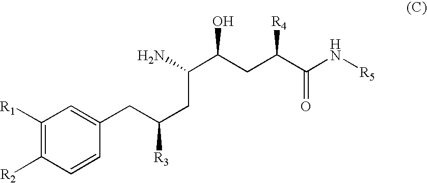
C1([R1])=C([R2])C=CC(CC(CC(N)C(CC(C(N[R5])=O)[R4])O)[R3])=C1
